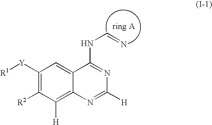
C1([Y][R1])=C([R2])C([H])=C2C(=C1)C(NC=N)=NC([H])=N2
